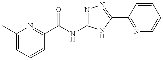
C1(C(NC2=NN=C(C3=NC=CC=C3)N2)=O)=NC(C)=CC=C1
